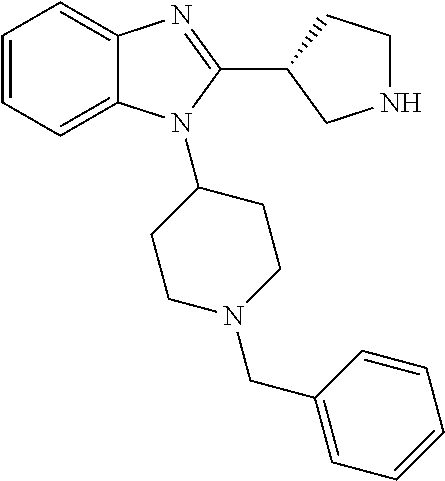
C1=CC=C2C(=C1)N=C(C1CNCC1)N2C1CCN(CC2=CC=CC=C2)CC1
